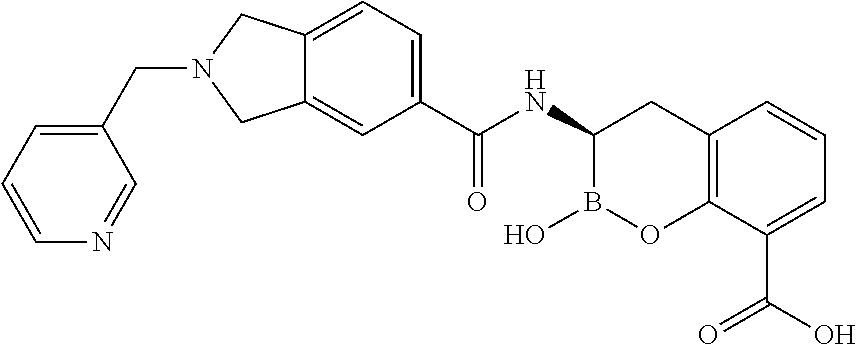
C12=C(C(C(O)=O)=CC=C1)OB(O)C(NC(=O)C1=CC=C3C(=C1)CN(CC1=CC=CN=C1)C3)C2
